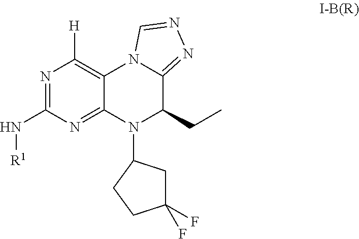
N(C1=NC([H])=C2C(=N1)N(C1CC(F)(F)CC1)C(CC)C1=NN=CN21)[R1]
